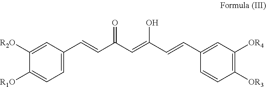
C1=C(C=CC(=O)C=C(O)C=CC2=CC([OR4])=C([OR3])C=C2)C=C([R2O])C([R1O])=C1
